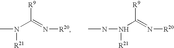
[R9]C(=N[R20])N(C)[R21].[R9]C(=N[R20])N(NC)[R21]
